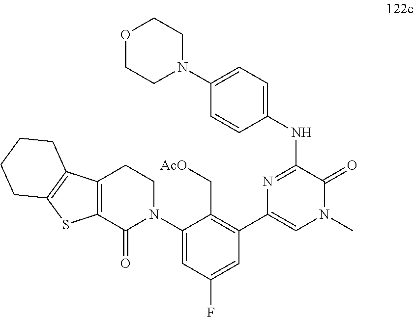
C12=C(C(=O)N(C3=CC(F)=CC(C4=CN(C)C(=O)C(NC5=CC=C(N6CCOCC6)C=C5)=N4)=C3C[AcO])CC1)SC1=C2CCCC1
